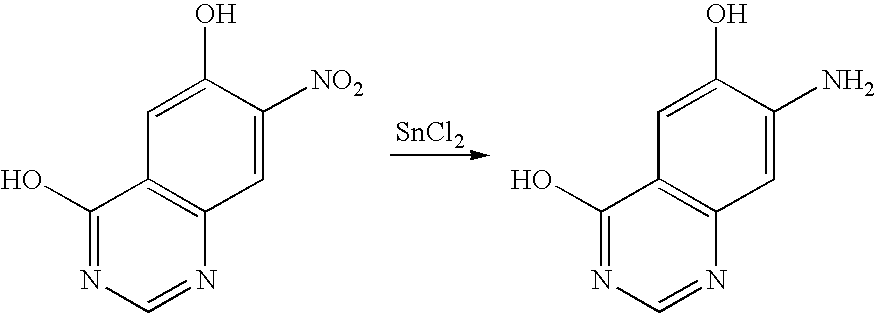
C1(O)=NC=NC2=C1C=C(O)C([NO2])=C2.[SnCl2].C1(O)=NC=NC2=C1C=C(O)C(N)=C2
